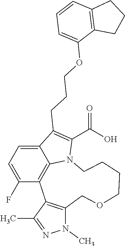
C12=CC=C(F)C3=C1N(C(C(=O)O)=C2CCCOC1=CC=CC2=C1CCC2)CCCCOCC1=C3C(C)=NN1C
